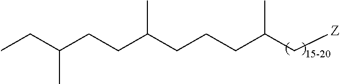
C(CCC(CCCC(C[Z])C)C)(CC)C
